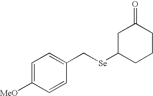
C1=C([MeO])C=CC(C[Se]C2CCCC(=O)C2)=C1
